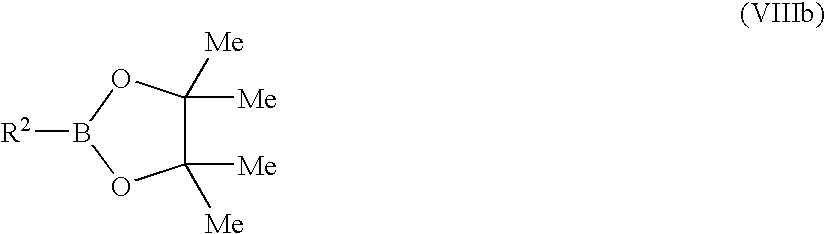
C1([Me])([Me])C([Me])([Me])OB([R2])O1
